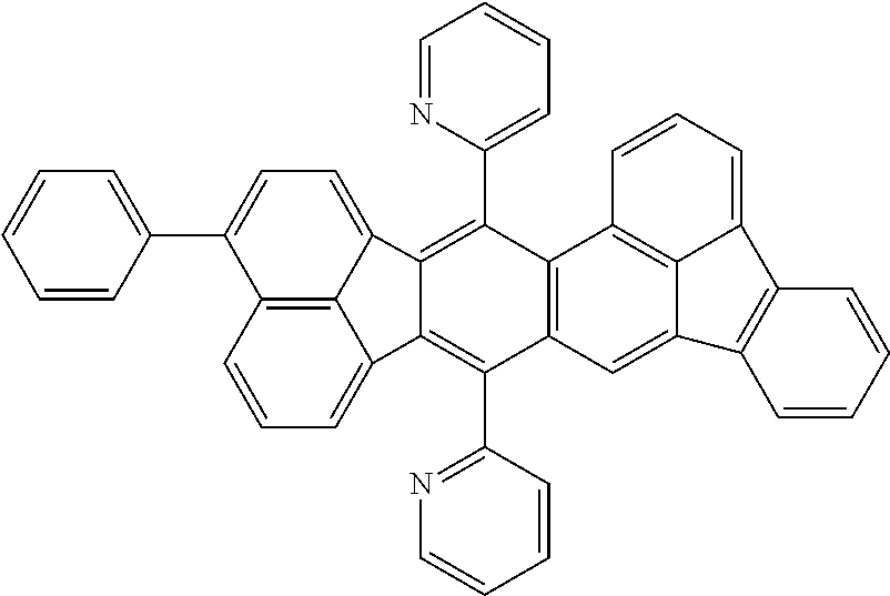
C12=C3C=CC=C1C1=C(C4=NC=CC=C4)C4=C(C(C5=CC=CC=N5)=C1C2=CC=C3C1=CC=CC=C1)C1=C2C(=C4)C3=C(C2=CC=C1)C=CC=C3
